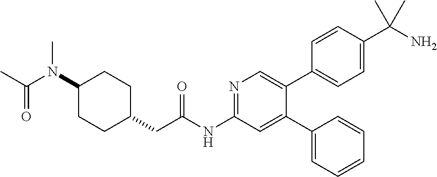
C1(N(C(C)=O)C)CCC(CC(NC2=NC=C(C3=CC=C(C(N)(C)C)C=C3)C(C3=CC=CC=C3)=C2)=O)CC1
